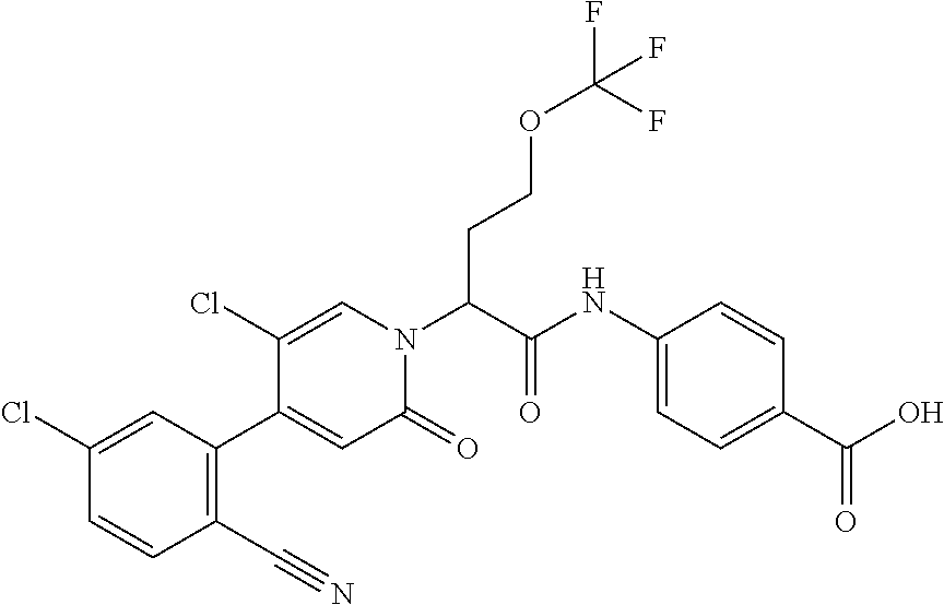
C1(Cl)=CC(C2=CC(=O)N(C(C(NC3=CC=C(C(O)=O)C=C3)=O)CCOC(F)(F)F)C=C2Cl)=C(C#N)C=C1
